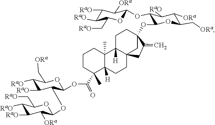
C1([RaO])C(OC2C([ORa])C([RaO])C([RaO])C(C[RaO])O2)C(OC(C2(C)CCCC3(C)C4([H])CCC5(OC6C(OC7C([ORa])C([RaO])C([RaO])C(C[RaO])O7)C([RaO])C([ORa])C(C[ORa])O6)C(=C)CC4(CCC23[H])C5)=O)OC(C[ORa])C1[RaO]
